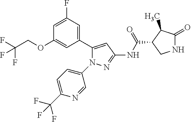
N1C(=O)C(C)C(C(NC2=NN(C3=CC=C(C(F)(F)F)N=C3)C(C3=CC(F)=CC(OCC(F)(F)F)=C3)=C2)=O)C1
